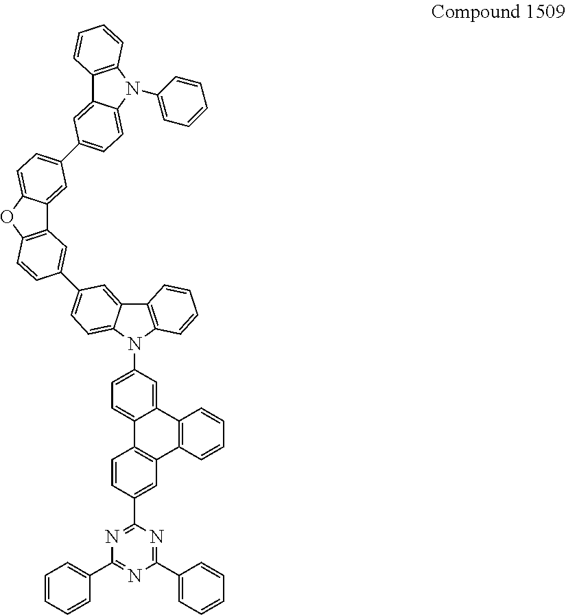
C12=CC=C(N3C4=C(C5=CC(C6=CC7=C(OC8=CC=C(C9=CC=C%10C(=C9)C9=C(N%10C%10=CC=CC=C%10)C=CC=C9)C=C78)C=C6)=CC=C35)C=CC=C4)C=C1C1=C(C3=C2C=CC(C2=NC(C4=CC=CC=C4)=NC(C4=CC=CC=C4)=N2)=C3)C=CC=C1
